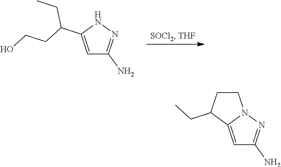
C1=C(C(CCO)CC)NN=C1N.C1=C2N(N=C1N)CCC2CC
